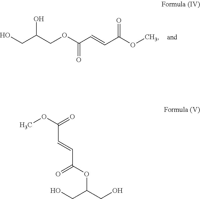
C(C(COC(C=CC(OC)=O)=O)O)O.COC(=O)C=CC(OC(CO)CO)=O
